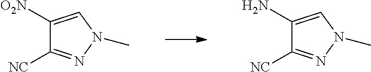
C1([O2N])=CN(C)N=C1[NC].C1(N)=CN(C)N=C1[NC]
